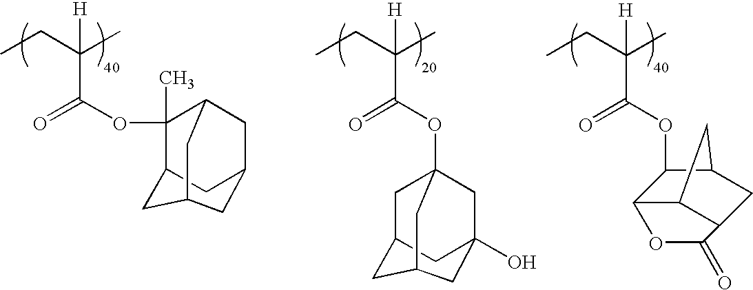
CCC(C)(C(OC12CC3CC(O)(C1)CC(C3)C2)=O)[H].CCC(C)(C(OC1C2C3C(CC1C3)C(=O)O2)=O)[H].CCC(C)(C(OC1(C)C2CC3CC1CC(C3)C2)=O)[H]
